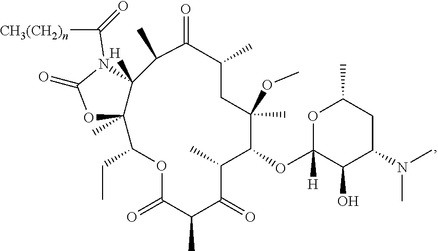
C1C(C)C(=O)C(C)C2([H])C(C)(C(CC)OC(=O)C(C)C(=O)C(C)C(OC3([H])OC(C)CC(N(C)C)C3O)C1(C)OC)OC(=O)N2C([CH3(CH2)n])=O
